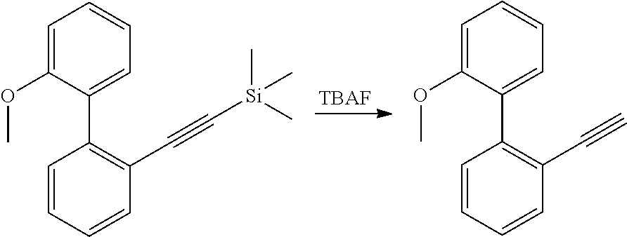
[TBAF].C1=C(OC)C(C2=C(C#C[Si](C)(C)C)C=CC=C2)=CC=C1.C1=C(OC)C(C2=C(C#C)C=CC=C2)=CC=C1
